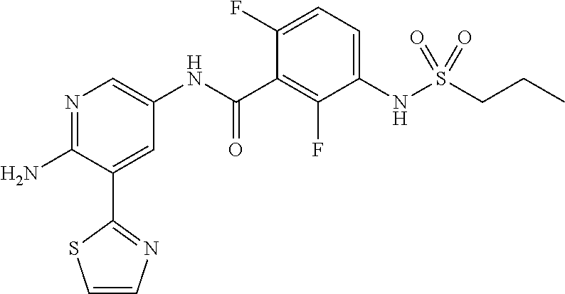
N1=C(N)C(C2=NC=CS2)=CC(NC(C2=C(F)C(NS(CCC)(=O)=O)=CC=C2F)=O)=C1
